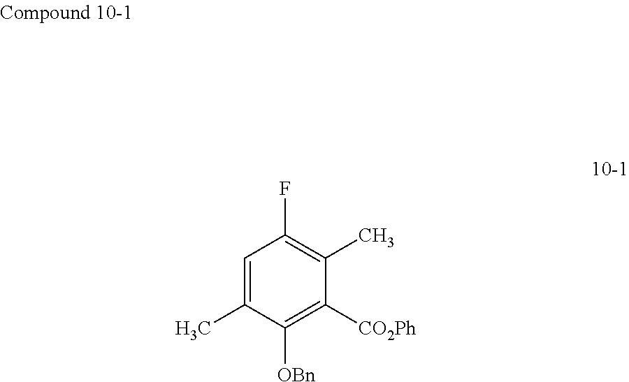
C1([OBn])=C([CO2Ph])C(C)=C(F)C=C1C
